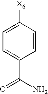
C1=C([X6])C=CC(C(N)=O)=C1
